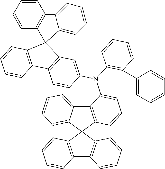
C12=C(C3(C4=C1C=CC=C4)C1=C(C4=CC=CC=C34)C(N(C3=C(C4=CC=CC=C4)C=CC=C3)C3=CC4=C(C=C3)C3=C(C=CC=C3)C43C4=C(C=CC=C4)C4=CC=CC=C34)=CC=C1)C=CC=C2
